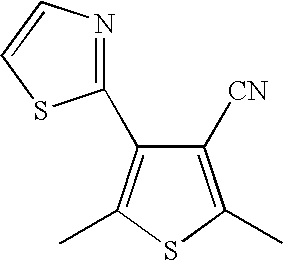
C1([CN])=C(C)SC(C)=C1C1=NC=CS1
